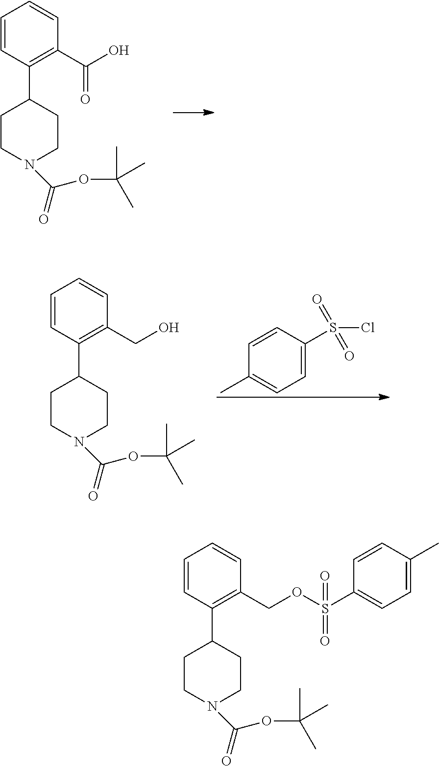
C1=CC(C2CCN(C(=O)OC(C)(C)C)CC2)=C(C(O)=O)C=C1.C1=CC(C2CCN(C(=O)OC(C)(C)C)CC2)=C(CO)C=C1.C1=CC(S(Cl)(=O)=O)=CC=C1C.C1=CC(C2CCN(C(=O)OC(C)(C)C)CC2)=C(COS(C2=CC=C(C)C=C2)(=O)=O)C=C1
